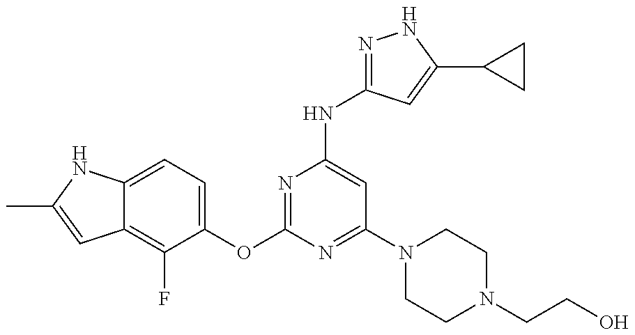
C12=C(F)C(OC3=NC(NC4=NNC(C5CC5)=C4)=CC(N4CCN(CCO)CC4)=N3)=CC=C1NC(C)=C2
